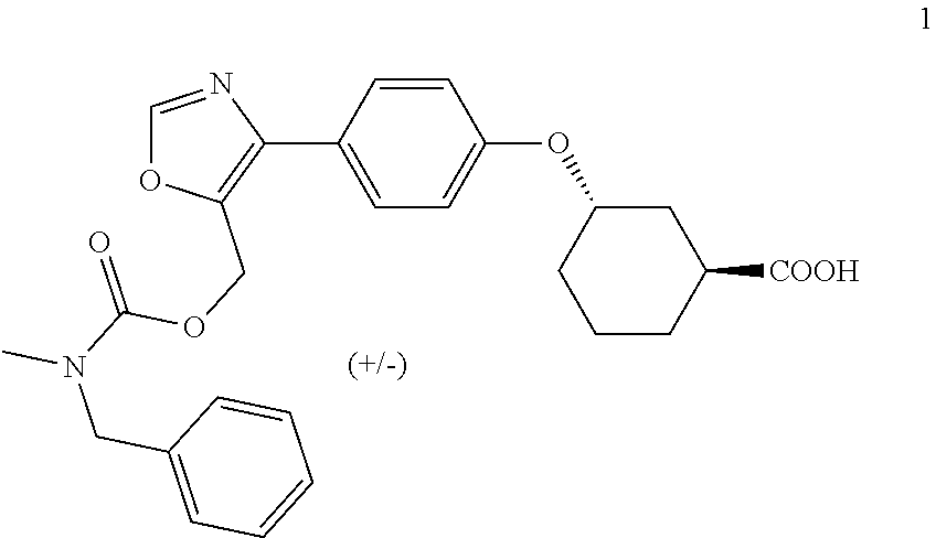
C1=CC(C2=C(COC(N(CC3=CC=CC=C3)C)=O)OC=N2)=CC=C1OC1CCCC([COOH])C1
